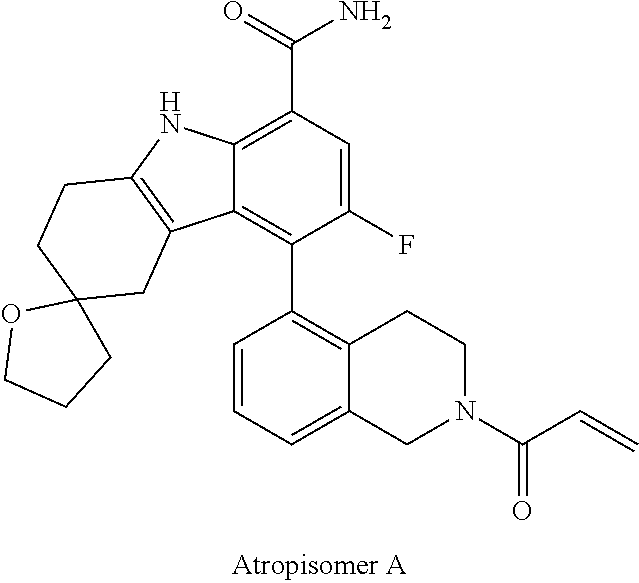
C12=C(C(=O)N)C=C(F)C(C3=C4CCN(C(C=C)=O)CC4=CC=C3)=C1C1=C(N2)CCC2(C1)OCCC2
